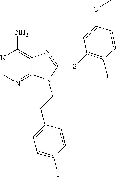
N1=CN=C2C(=C1N)N=C(SC1=C(I)C=CC(OC)=C1)N2CCC1=CC=C(I)C=C1
